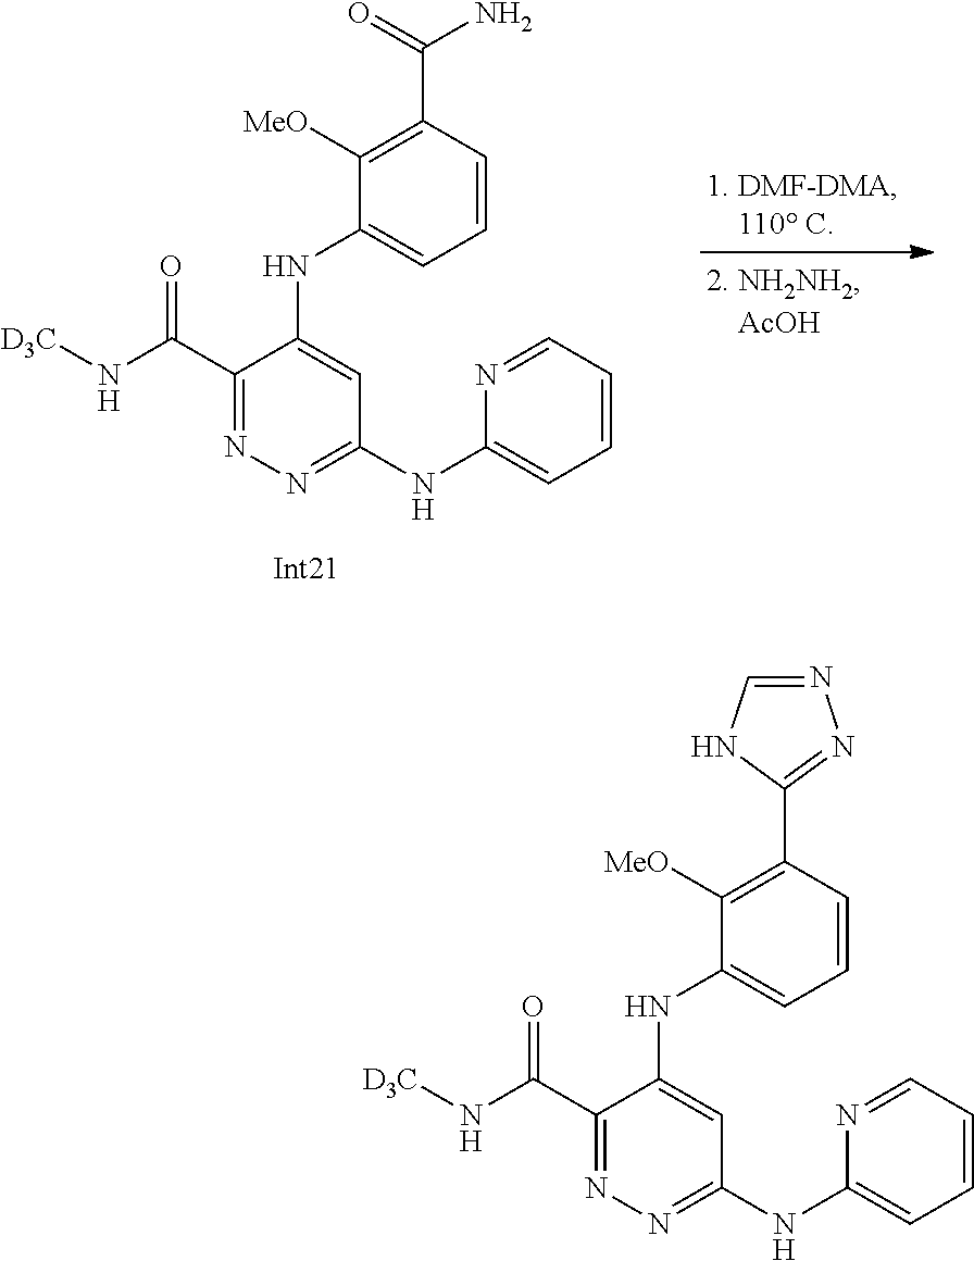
C1(C(N[D3C])=O)=NN=C(NC2=CC=CC=N2)C=C1NC1=CC=CC(C2=NN=CN2)=C1[MeO].C1(C(N[D3C])=O)=NN=C(NC2=CC=CC=N2)C=C1NC1=CC=CC(C(=O)N)=C1[MeO]
